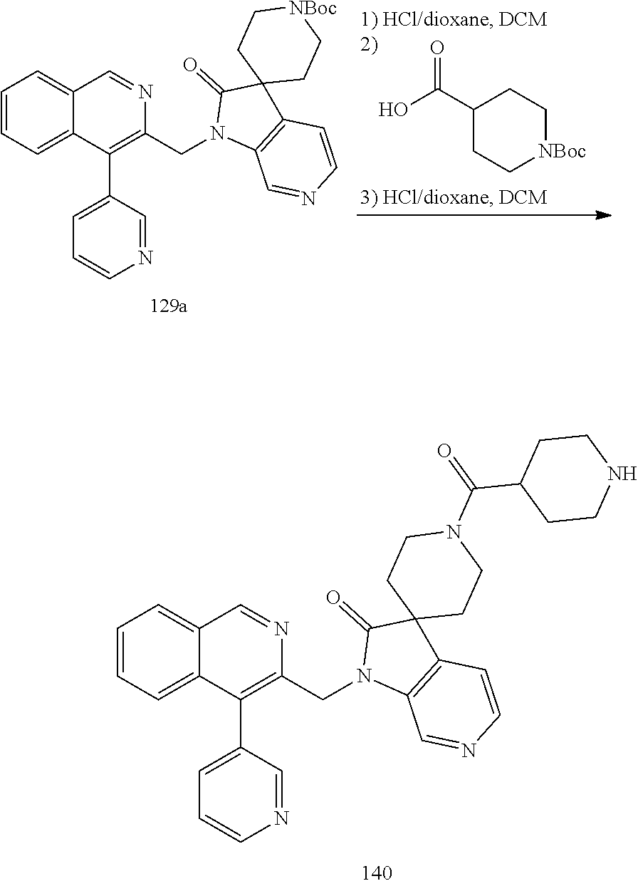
C1=CC=C2C(=C1)C=NC(CN1C3=C(C4(C1=O)CCN(C(=O)C1CCNCC1)CC4)C=CN=C3)=C2C1=CC=CN=C1.C1(C(O)=O)CC[NBoc]CC1.C1=CC=C2C(=C1)C=NC(CN1C3=C(C4(C1=O)CC[NBoc]CC4)C=CN=C3)=C2C1=CC=CN=C1
